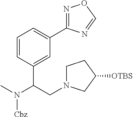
C1=CC(C(CN2CCC([OTBS])C2)N(C)[Cbz])=CC(C2=NOC=N2)=C1
